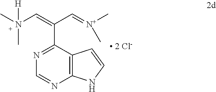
C12=C(C(C(C=[N+](C)C)=CN(C)(C)[H])=NC=N1)C=CN2
